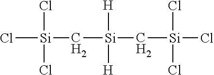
Cl[Si](Cl)(Cl)C[Si](C[Si](Cl)(Cl)Cl)([H])[H]
